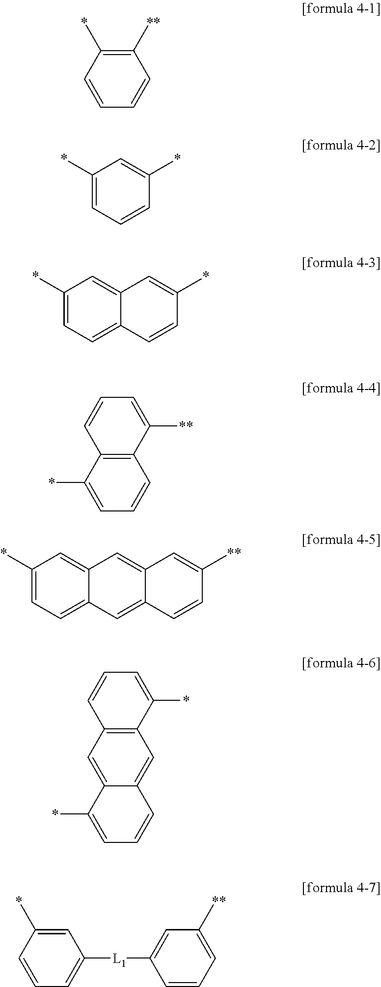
C1=CC(*)=C([**])C=C1.C1(*)=CC=CC(*)=C1.C1(*)=CC=C2C(=C1)C=C(*)C=C2.C12=C(C([**])=CC=C1)C=CC=C2*.C1(*)=CC=C2C(=C1)C=C1C(=C2)C=CC([**])=C1.C12=C(C(*)=CC=C1)C=C1C(=C2)C(*)=CC=C1.C1=CC(*)=CC([L1]C2=CC([**])=CC=C2)=C1
